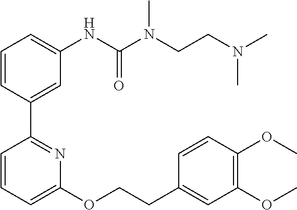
C1=CC(C2=NC(OCCC3=CC(OC)=C(OC)C=C3)=CC=C2)=CC(NC(N(CCN(C)C)C)=O)=C1
